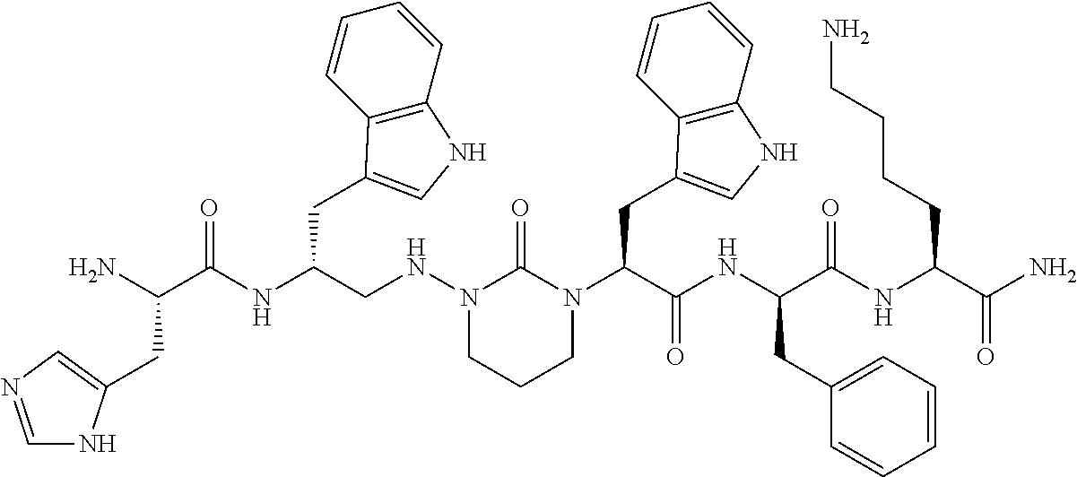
N1(C(C(NC(C(NC(C(N)=O)CCCCN)=O)CC2=CC=CC=C2)=O)CC2=CNC3=C2C=CC=C3)CCCN(NCC(NC(C(N)CC2=CN=CN2)=O)CC2=CNC3=C2C=CC=C3)C1=O
